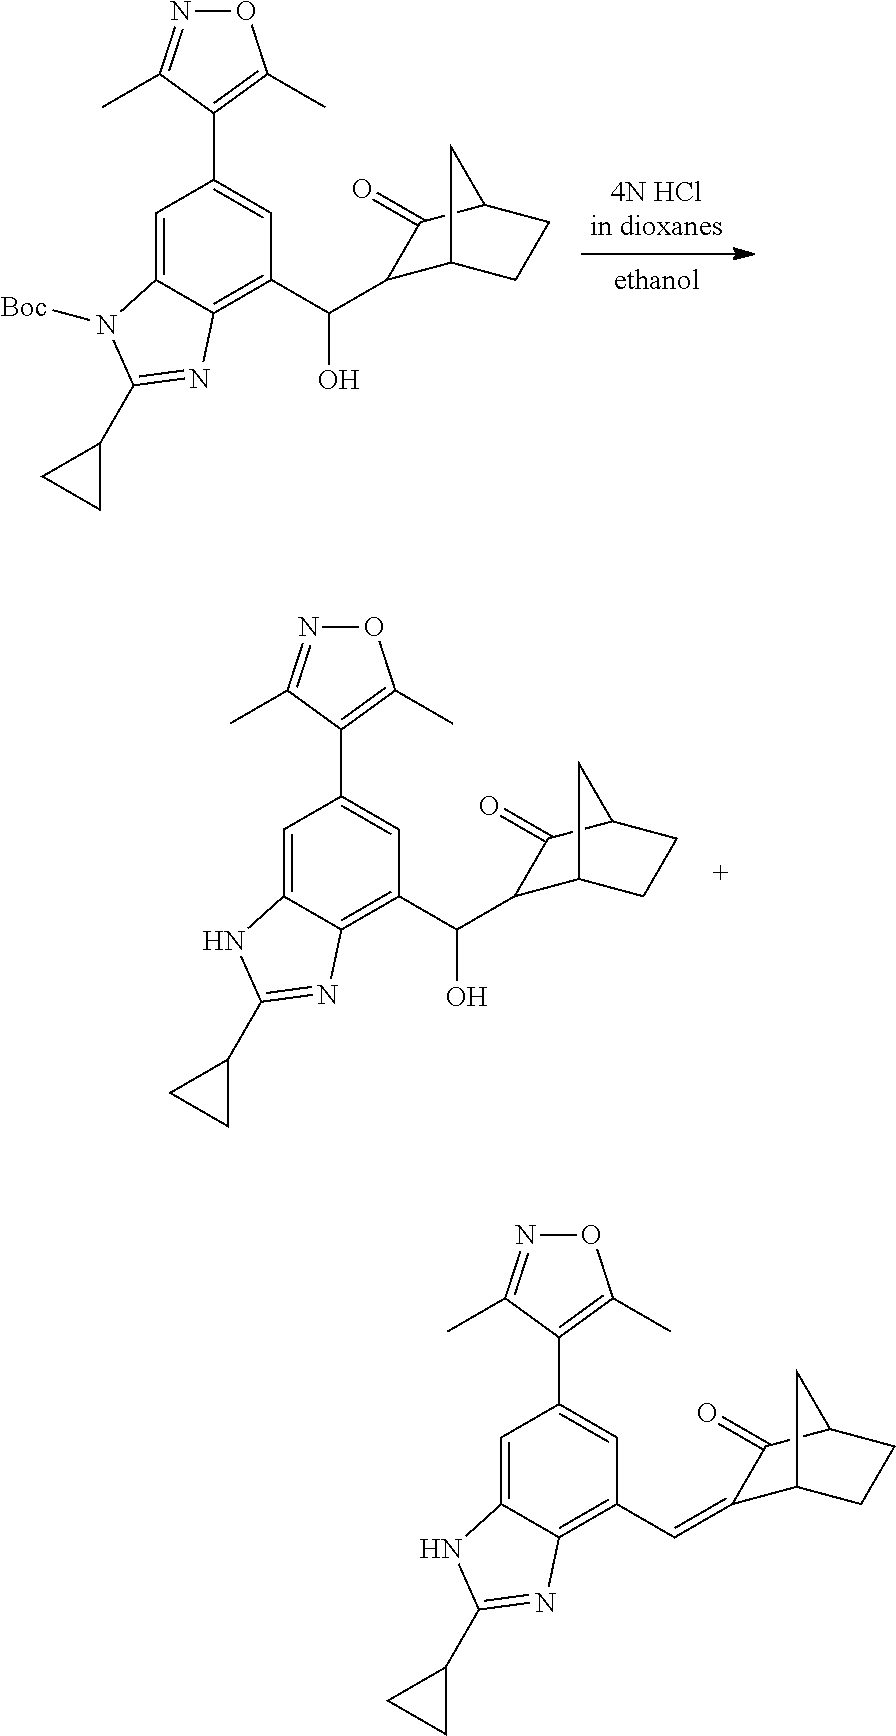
C12=CC(C3=C(C)ON=C3C)=CC(C(O)C3C4CCC(C3=O)C4)=C1N=C(C1CC1)N2[Boc].C12=CC(C3=C(C)ON=C3C)=CC(C(O)C3C4CCC(C3=O)C4)=C1N=C(C1CC1)N2.C12=CC(C3=C(C)ON=C3C)=CC(C=C3C4CCC(C3=O)C4)=C1N=C(C1CC1)N2
